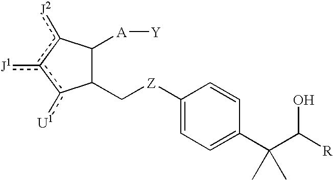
C1(C[Z]C2=CC=C(C(C)(C([R])O)C)C=C2)C([A][Y])c([J2])c([J1])c1[U1]
